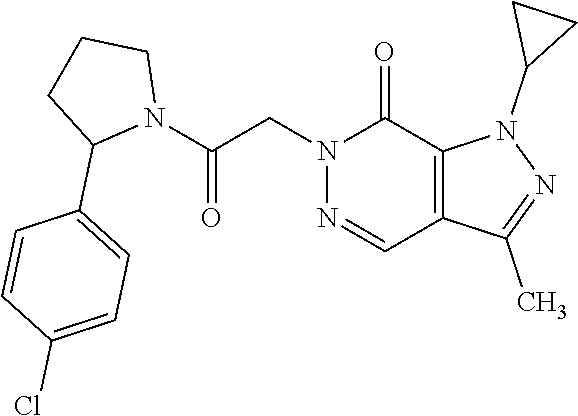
N1(CC(N2CCCC2C2=CC=C(Cl)C=C2)=O)N=CC2=C(C1=O)N(C1CC1)N=C2C
